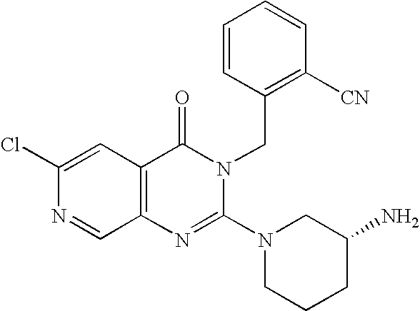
C1(Cl)=CC2=C(C=N1)N=C(N1CCCC(N)C1)N(CC1=C([CN])C=CC=C1)C2=O
